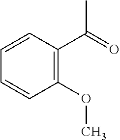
CC(=O)C1=C(OC)C=CC=C1
